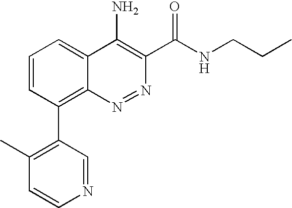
N1=CC(C2=C3C(=CC=C2)C(N)=C(C(NCCC)=O)N=N3)=C(C)C=C1
